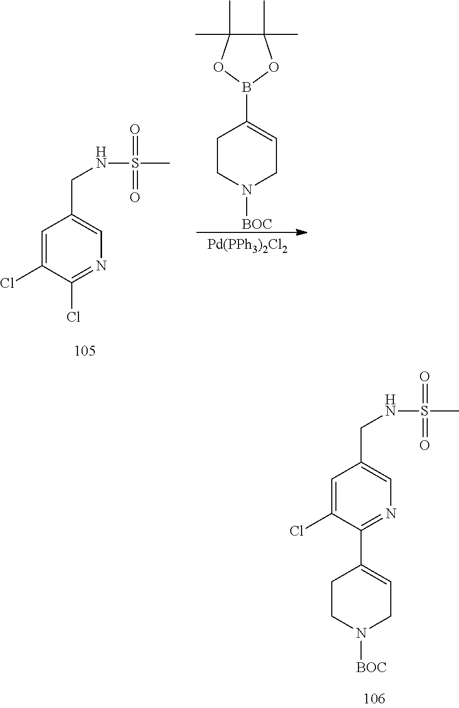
C1(CNS(C)(=O)=O)=CN=C(Cl)C(Cl)=C1.C1(C)(C)C(C)(C)OB(C2=CCN([BOC])CC2)O1.[Pd(PPh3)2Cl2].C1(CNS(C)(=O)=O)=CN=C(C2=CCN([BOC])CC2)C(Cl)=C1
